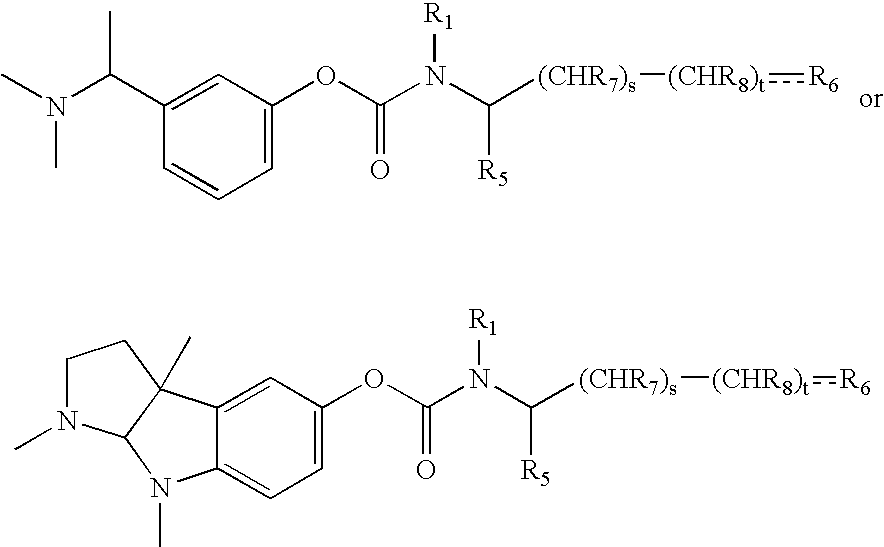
C1=C(OC(N(C([(CHR7)s][(CHR8)t]:[R6])[R5])[R1])=O)C=C(C(N(C)C)C)C=C1.C1=C(OC(N(C([(CHR7)s][(CHR8)t]:[R6])[R5])[R1])=O)C=C2C(=C1)N(C)C1C2(C)CCN1C
